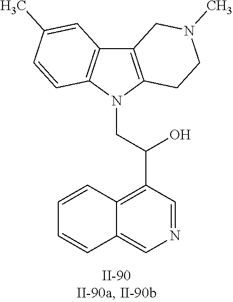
C12=C(N(CC(O)C3=C4C(=CN=C3)C=CC=C4)C3=C1C=C(C)C=C3)CCN(C)C2
